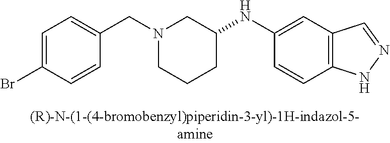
N1(CC2=CC=C(Br)C=C2)CCCC(NC2=CC3=C(C=C2)NN=C3)C1
